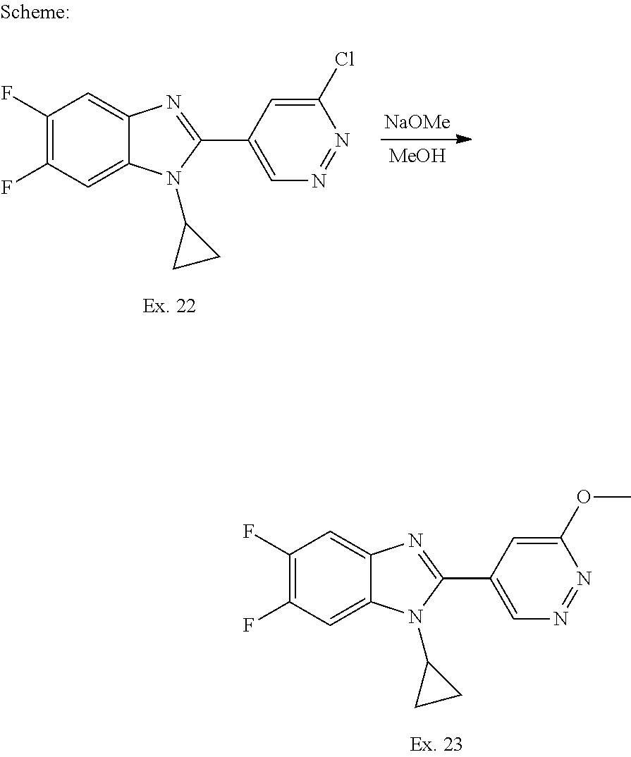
C1(F)=C(F)C=C2C(=C1)N=C(C1=CN=NC(Cl)=C1)N2C1CC1.[NaOMe].[MeOH].C1(F)=C(F)C=C2C(=C1)N=C(C1=CN=NC(OC)=C1)N2C1CC1
